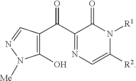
C1(C(C2=NC=C([R2])N([R1])C2=O)=O)=C(O)N([Me])N=C1
